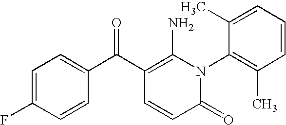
C1=C(F)C=CC(C(C2=C(N)N(C3=C(C)C=CC=C3C)C(=O)C=C2)=O)=C1
